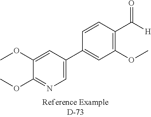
C1(OC)=NC=C(C2=CC(OC)=C(C([H])=O)C=C2)C=C1OC
